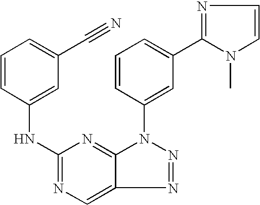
C1(NC2=CC(C#N)=CC=C2)=NC=C2C(=N1)N(C1=CC(C3=NC=CN3C)=CC=C1)N=N2
